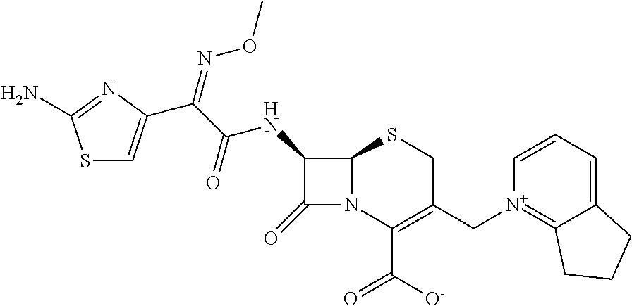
S1C=C(C(C(=O)NC2C(=O)N3C2SCC(C[N+]2=C4C(=CC=C2)CCC4)=C3C([O-])=O)=NOC)N=C1N
